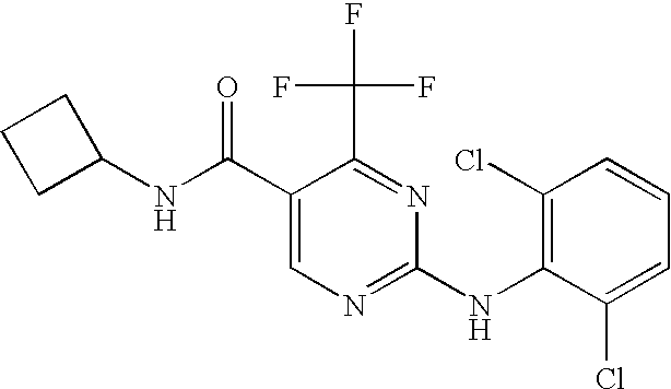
N(C(C1=CN=C(NC2=C(Cl)C=CC=C2Cl)N=C1C(F)(F)F)=O)C1CCC1
